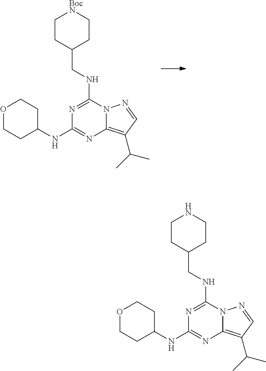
C1CC(CNC2=NC(NC3CCOCC3)=NC3=C(C(C)C)C=NN23)CC[BocN]1.C1CC(CNC2=NC(NC3CCOCC3)=NC3=C(C(C)C)C=NN23)CCN1
